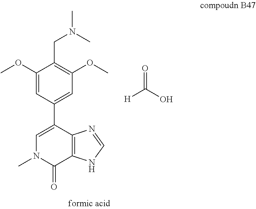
C1(C2=CC(OC)=C(CN(C)C)C(OC)=C2)=CN(C)C(=O)C2=C1N=CN2.O=C(O)[H]
